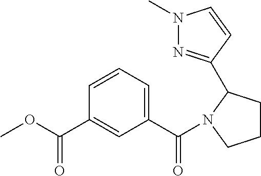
COC(C1=CC(C(=O)N2CCCC2C2=NN(C)C=C2)=CC=C1)=O
